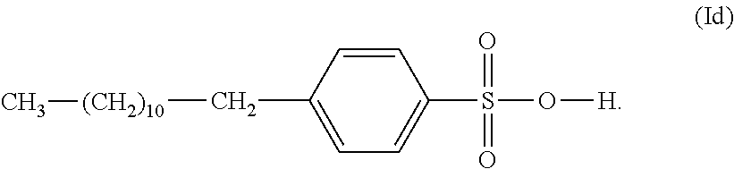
C1=C(C[(CH2)10]C)C=CC(S(O[H])(=O)=O)=C1
